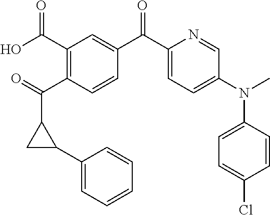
O=C(C1=C(C(O)=O)C=C(C(C2=CC=C(N(C)C3=CC=C(Cl)C=C3)C=N2)=O)C=C1)C1CC1C1=CC=CC=C1
